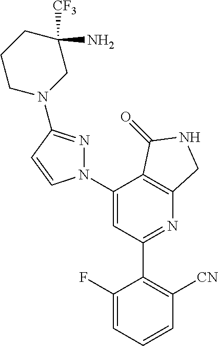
C1(N2N=C(N3CC([CF3])(N)CCC3)C=C2)=CC(C2=C([CN])C=CC=C2F)=NC2=C1C(=O)NC2
